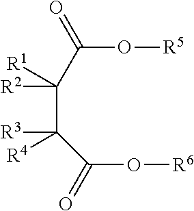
C(C([R3])(C(O[R6])=O)[R4])([R2])(C(O[R5])=O)[R1]
